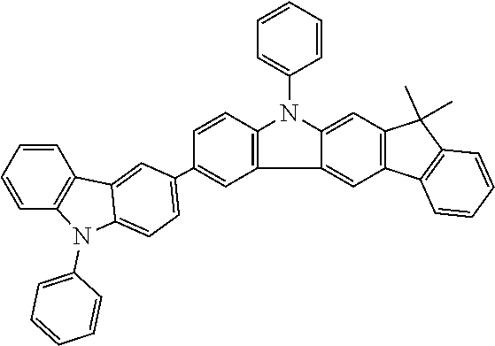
C1=CC2=C(C=C1)N(C1=CC=CC=C1)C1=CC=C(C3=CC4=C(C=C3)N(C3=CC=CC=C3)C3=CC5=C(C=C43)C3=C(C5(C)C)C=CC=C3)C=C21
